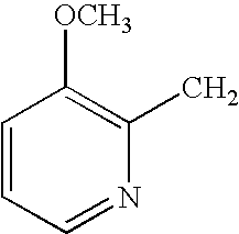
CC1=C([OCH3])C=CC=N1
